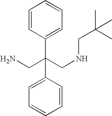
C1=CC(C(CN)(C2=CC=CC=C2)CNCC(C)(C)C)=CC=C1
